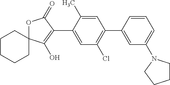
C1CCCC2(C1)OC(=O)C(C1=CC(Cl)=C(C3=CC(N4CCCC4)=CC=C3)C=C1C)=C2O
